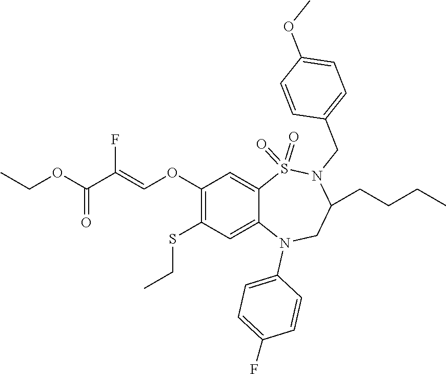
COC1=CC=C(CN2C(CCCC)CN(C3=CC=C(F)C=C3)C3=CC(SCC)=C(OC=C(F)C(OCC)=O)C=C3S2(=O)=O)C=C1
